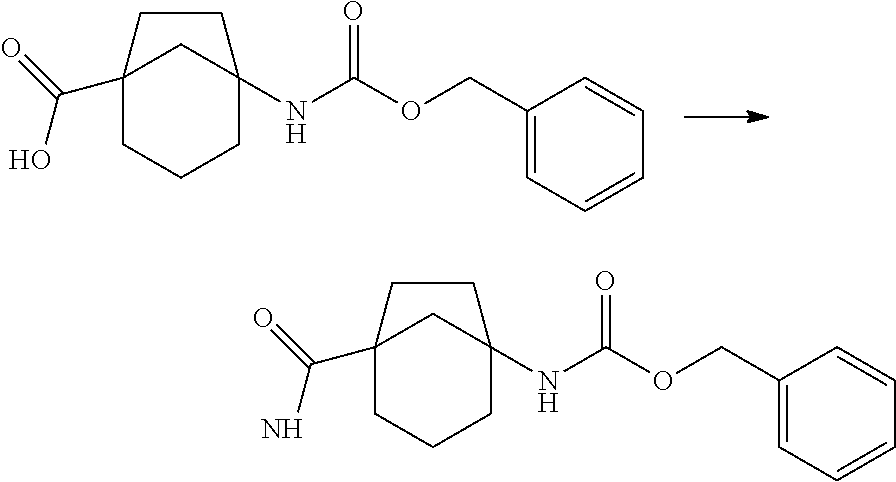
C12(C(=O)O)CCCC(NC(OCC3=CC=CC=C3)=O)(C1)CC2.C12(C(=O)N)CCCC(NC(OCC3=CC=CC=C3)=O)(C1)CC2
